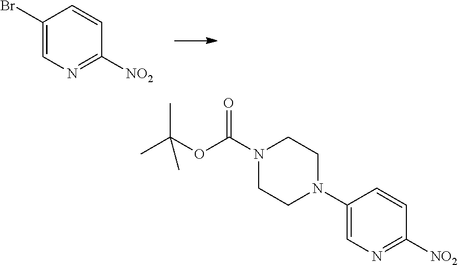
C1(Br)=CN=C([NO2])C=C1.C1(N2CCN(C(OC(C)(C)C)=O)CC2)=CN=C([NO2])C=C1
